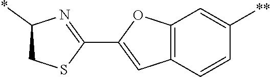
C1(C2=NC(*)CS2)=CC2=C(O1)C=C([**])C=C2
